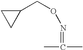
CC(C)=NOCC1CC1
